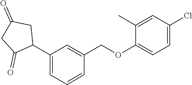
C1(C2CC(=O)CC2=O)=CC=CC(COC2=CC=C(Cl)C=C2C)=C1
